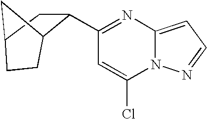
C1(C2C3CC(C2)CC3)=NC2=CC=NN2C(Cl)=C1
